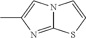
C12=NC(C)=CN1C=CS2
